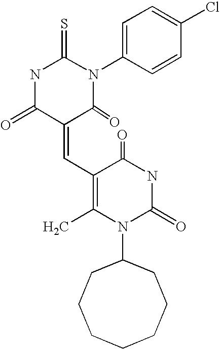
S=C1NC(=O)C(=CC2=C(C)N(C3CCCCCCC3)C(=O)NC2=O)C(=O)N1C1=CC=C(Cl)C=C1
